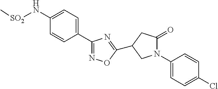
C1=C(N[SO2]C)C=CC(C2=NOC(C3CC(=O)N(C4=CC=C(Cl)C=C4)C3)=N2)=C1
